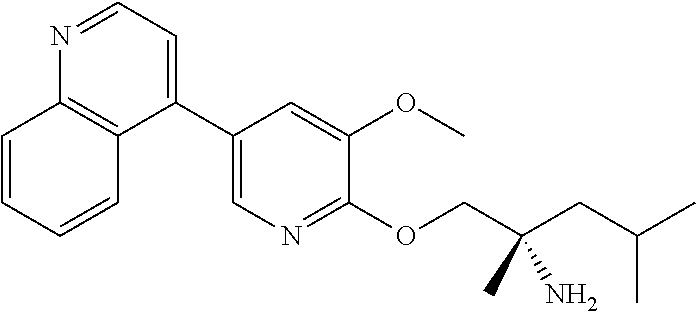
C1(C2=CC=NC3=C2C=CC=C3)=CN=C(OCC(CC(C)C)(C)N)C(OC)=C1
